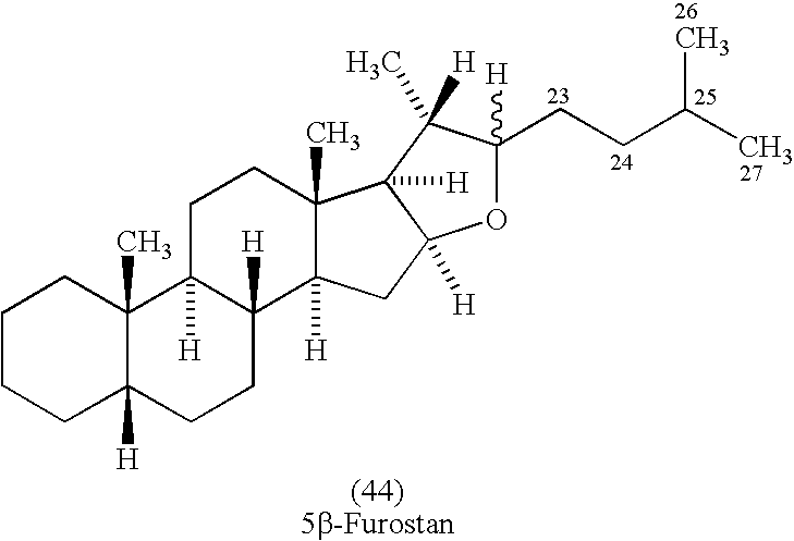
C1CCC2([H])C(C)(C1)C1([H])C([H])(CC2)C2([H])C(C)(CC1)C1([H])C([H])(C2)OC([H])(CCC(C)C)C1(C)[H]
